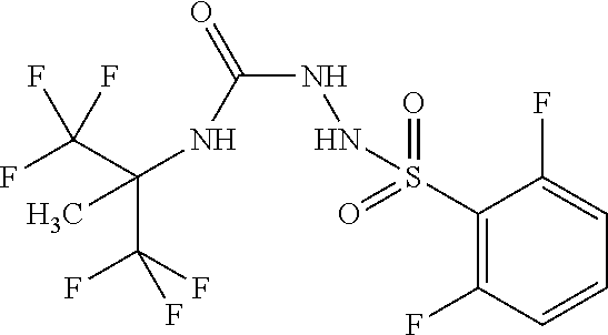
C(C(F)(F)F)(NC(NNS(C1=C(F)C=CC=C1F)(=O)=O)=O)(C)C(F)(F)F
